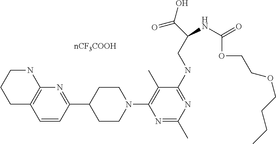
C1C2=C(NCC1)N=C(C1CCN(C3=C(C)C(NCC(C(=O)O)NC(OCCOCCCC)=O)=NC(C)=N3)CC1)C=C2
